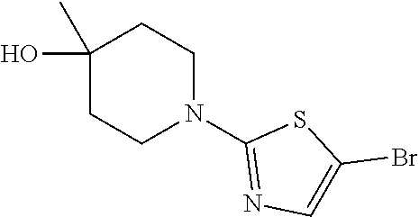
BrC1=CN=C(N2CCC(O)(C)CC2)S1
